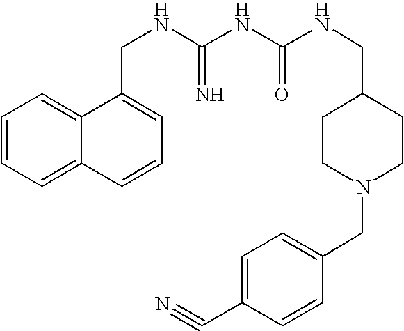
C1=CC=C2C(=C1)C(CNC(NC(NCC1CCN(CC3=CC=C(C#N)C=C3)CC1)=O)=N)=CC=C2
